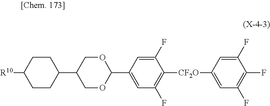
C1OC(C2=CC(F)=C([CF2O]C3=CC(F)=C(F)C(F)=C3)C(F)=C2)OCC1C1CCC([R10])CC1
